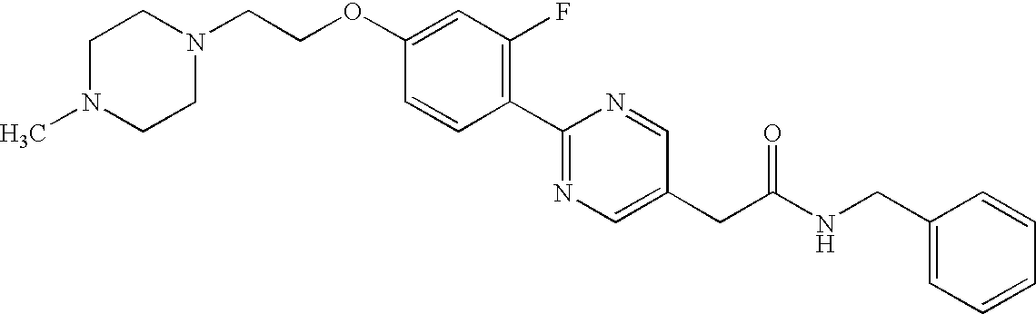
C(OC1=CC(F)=C(C2=NC=C(CC(NCC3=CC=CC=C3)=O)C=N2)C=C1)CN1CCN(C)CC1
